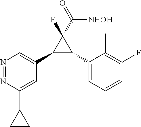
N1=NC(C2CC2)=CC(C2C(C3=CC=CC(F)=C3C)C2(F)C(=O)[NHOH])=C1
